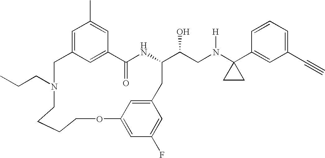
C12=CC(=CC(C)=C1)CN(CCC)CCCCOC1=CC(F)=CC(=C1)CC(C(CN(C1(C3=CC(C#C)=CC=C3)CC1)[H])O)NC2=O
